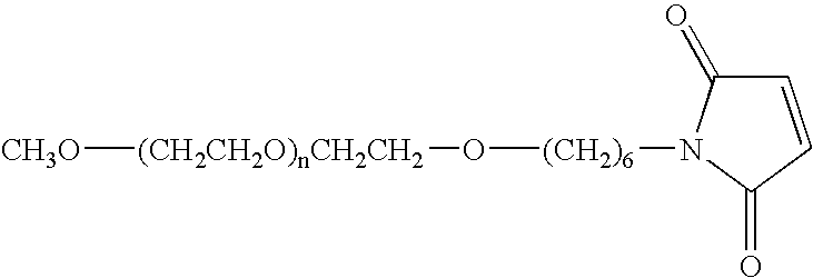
[CH3O][(CH2CH2O)nCH2CH2]O[(CH2)6]N1C(=O)C=CC1=O
